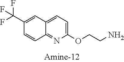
C1(C(F)(F)F)=CC2=CC=C(OCCN)N=C2C=C1
